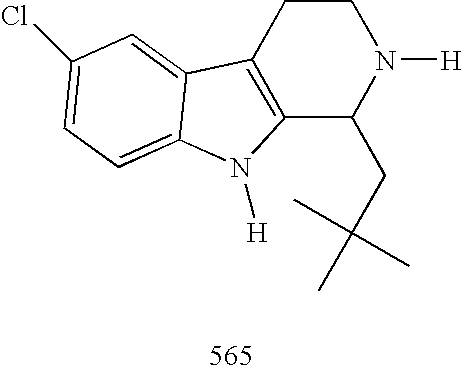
C12=C(CCN([H])C1CC(C)(C)C)C1=CC(Cl)=CC=C1N2[H]
